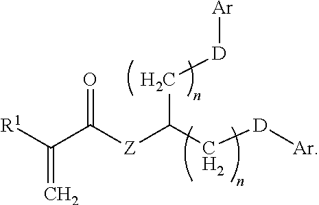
[R1]C(C([Z]C(C[D][Ar])C[D][Ar])=O)=C
